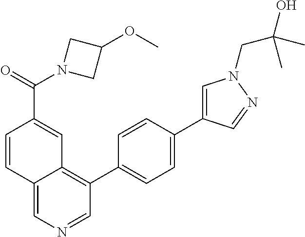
C1=CC2=CN=CC(C3=CC=C(C4=CN(CC(C)(O)C)N=C4)C=C3)=C2C=C1C(N1CC(OC)C1)=O
